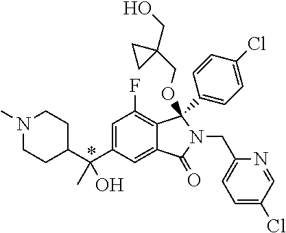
C1(C(C2=CC(F)=C3C(=C2)C(=O)N(CC2=CC=C(Cl)C=N2)C3(OCC2(CO)CC2)C2=CC=C(Cl)C=C2)(C)O)CCN(C)CC1
